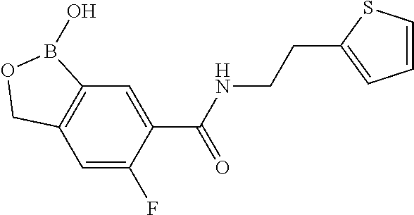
C12=C(C=C(F)C(C(NCCC3=CC=CS3)=O)=C1)COB2O
